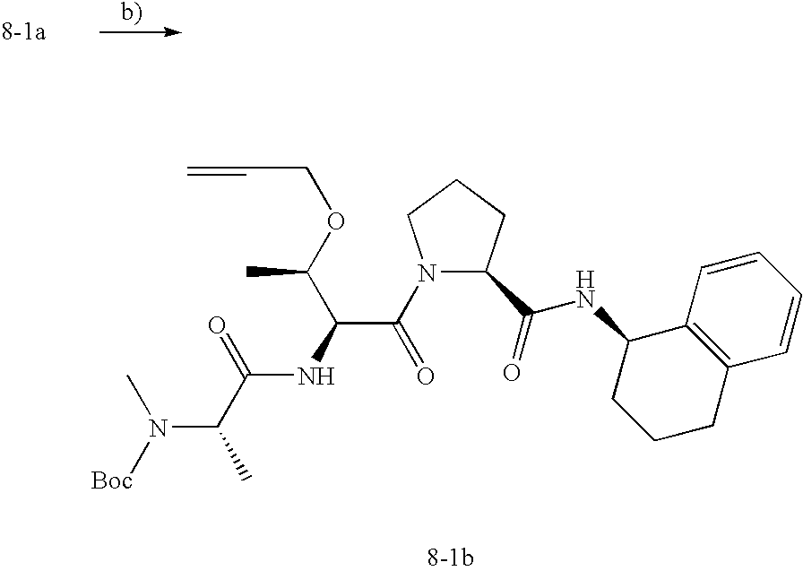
C=CCOC(C(NC(=O)C(N(C)[Boc])C)C(=O)N1C(C(=O)NC2CCCC3=C2C=CC=C3)CCC1)C
